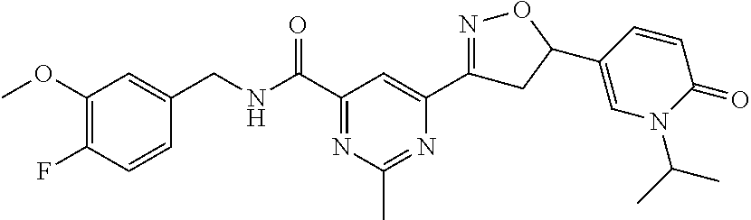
C1(OC)=C(F)C=CC(CNC(C2=NC(C)=NC(C3=NOC(C4=CN(C(C)C)C(=O)C=C4)C3)=C2)=O)=C1
